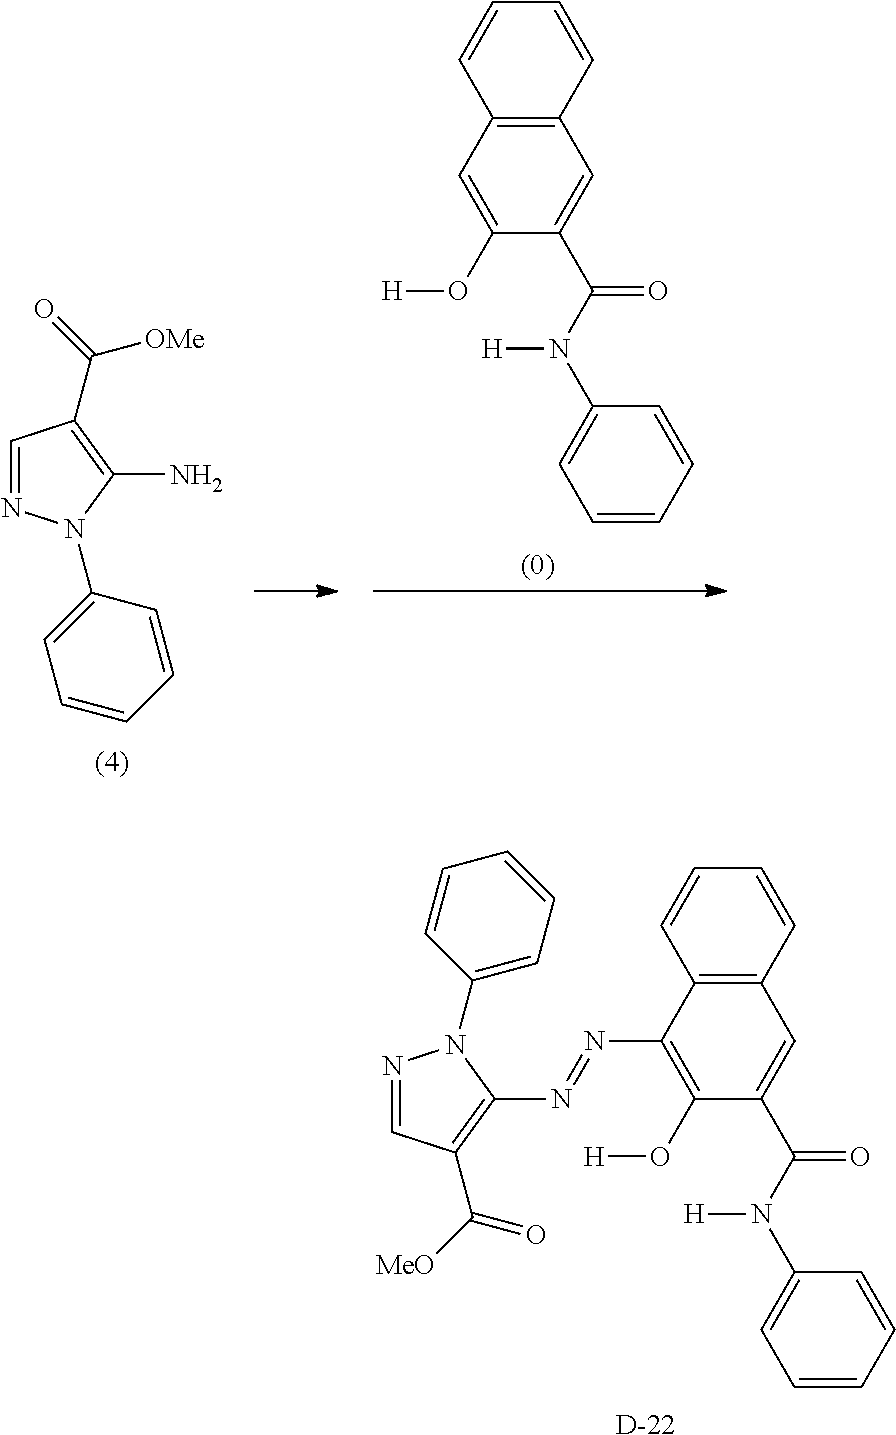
N1=CC(C([MeO])=O)=C(N=NC2=C(O[H])C(C(N([H])C3=CC=CC=C3)=O)=CC3=C2C=CC=C3)N1C1=CC=CC=C1.[D].C12=C(C=CC=C1)C=C(C(N([H])C1=CC=CC=C1)=O)C(O[H])=C2.C1=NN(C2=CC=CC=C2)C(N)=C1C(=O)[OMe]
